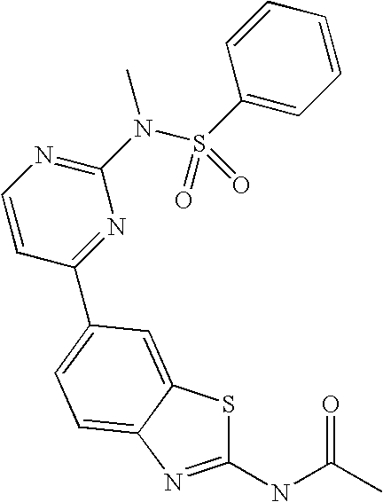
C1(NC(C)=O)=NC2=CC=C(C3=NC(N(S(C4=CC=CC=C4)(=O)=O)C)=NC=C3)C=C2S1
